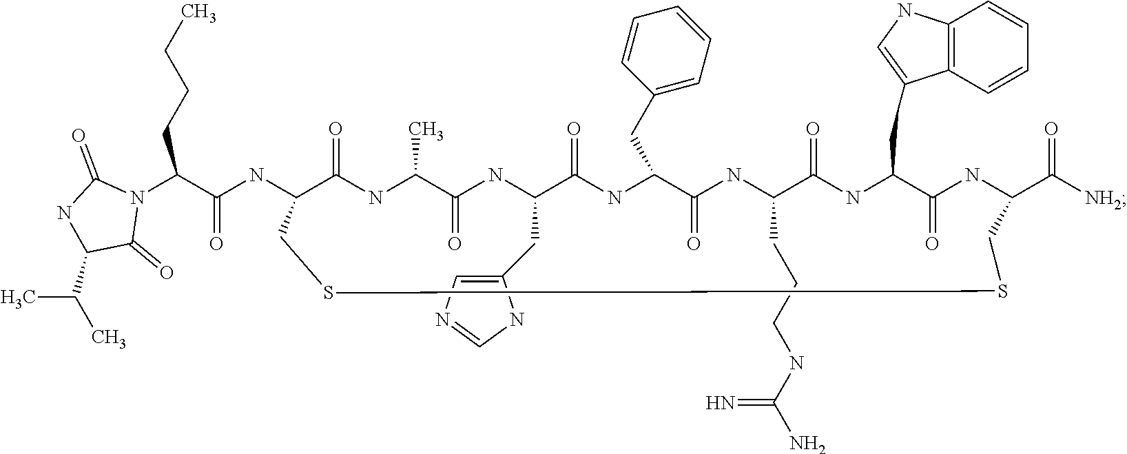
N(C1C(=O)NC(C)C(=O)NC(CC2=CN=CN2)C(=O)NC(CC2=CC=CC=C2)C(=O)NC(CCCNC(N)=N)C(=O)NC(CC2=CNC3=C2C=CC=C3)C(=O)NC(C([NH2])=O)CSSC1)C(C(N1C(=O)NC(C(C)C)C1=O)CCCC)=O
